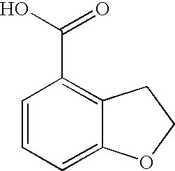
C1=CC=C2C(=C1C(O)=O)CCO2
